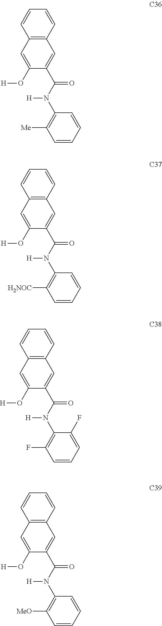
C12=C(C=CC=C1)C=C(C(N(C1=C([Me])C=CC=C1)[H])=O)C(O[H])=C2.C12=C(C=CC=C1)C=C(C(N(C1=C([H2NOC])C=CC=C1)[H])=O)C(O[H])=C2.C12=C(C=CC=C1)C=C(C(N(C1=C(F)C=CC=C1F)[H])=O)C(O[H])=C2.C12=C(C=CC=C1)C=C(C(N(C1=C([MeO])C=CC=C1)[H])=O)C(O[H])=C2
